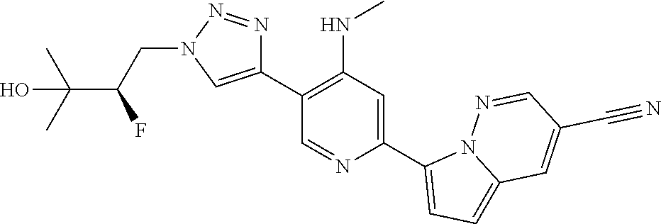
C1(C2=CN(CC(F)C(C)(C)O)N=N2)=C(NC)C=C(C2=CC=C3N2N=CC(C#N)=C3)N=C1
